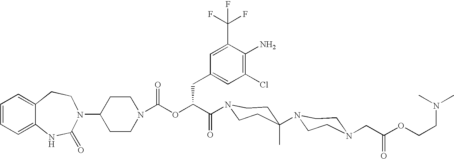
C12=CC=CC=C1NC(=O)N(C1CCN(C(OC(C(=O)N3CCC(N4CCN(CC(OCCN(C)C)=O)CC4)(C)CC3)CC3=CC(Cl)=C(N)C(C(F)(F)F)=C3)=O)CC1)CC2
